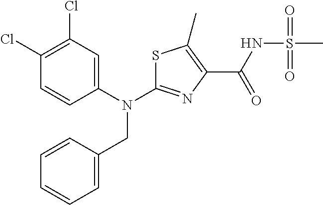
C1(Cl)=C(Cl)C=C(N(CC2=CC=CC=C2)C2=NC(C(=O)NS(C)(=O)=O)=C(C)S2)C=C1
